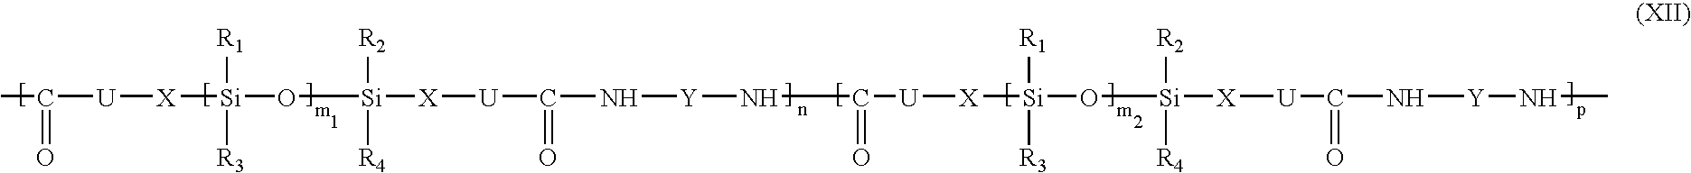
CC(=O)[U][X][Si]([R1])([R3])O[Si]([R2])([R4])[X][U]C(=O)N[Y]NC(=O)[U][X][Si]([R1])([R3])O[Si]([R2])([R4])[X][U]C(=O)N[Y]NC
